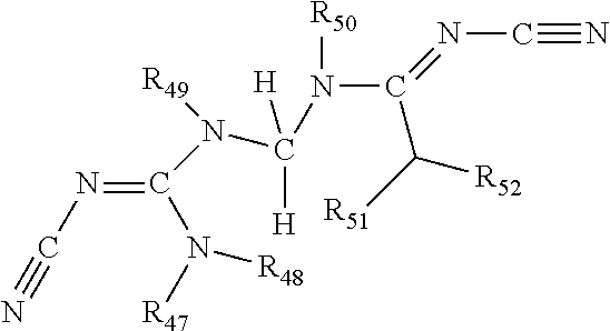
C(N([R50])C([H])([H])N([R49])C(=NC#N)N([R48])[R47])(C([R52])[R51])=NC#N
